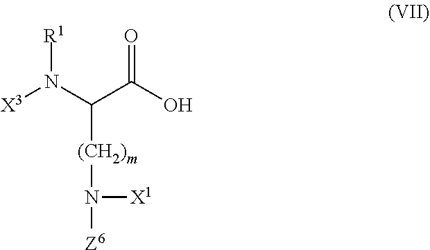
[X3]N(C(C(O)=O)[(CH2)m]N([Z6])[X1])[R1]
